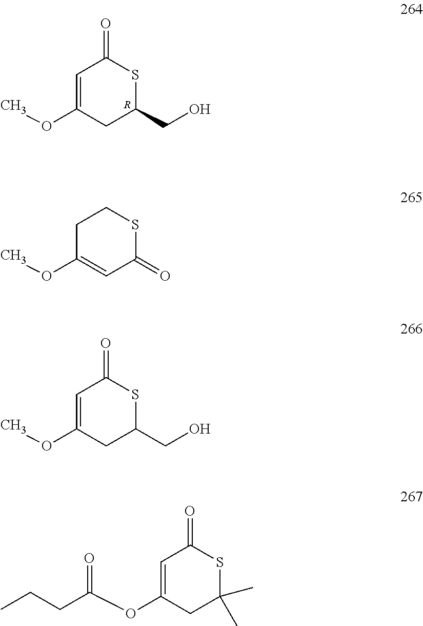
C1(OC)=CC(=O)SC(CO)C1.[R].C1(OC)=CC(=O)SCC1.C1(OC)=CC(=O)SC(CO)C1.C1(OC(CCC)=O)=CC(=O)SC(C)(C)C1
